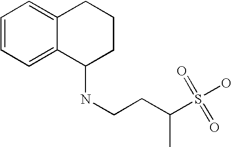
C1=CC=C2C(=C1)CCCC2NCCC(C)S(O)(=O)=O
